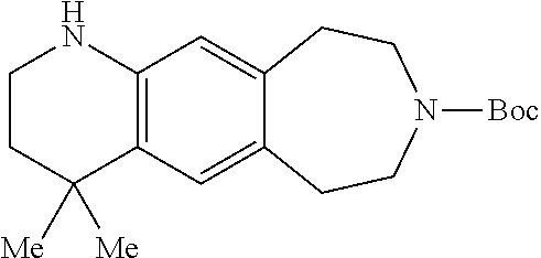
C12=C(C=C3C(=C1)CCN([Boc])CC3)NCCC2([Me])[Me]
